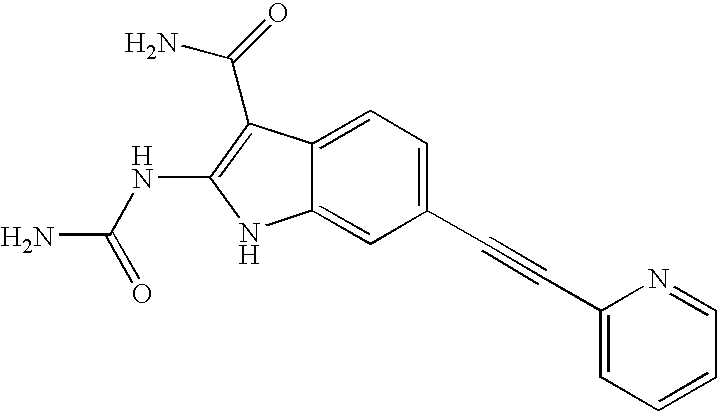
C1(C#CC2=CC=CC=N2)=CC=C2C(=C1)NC(NC(N)=O)=C2C(=O)N
